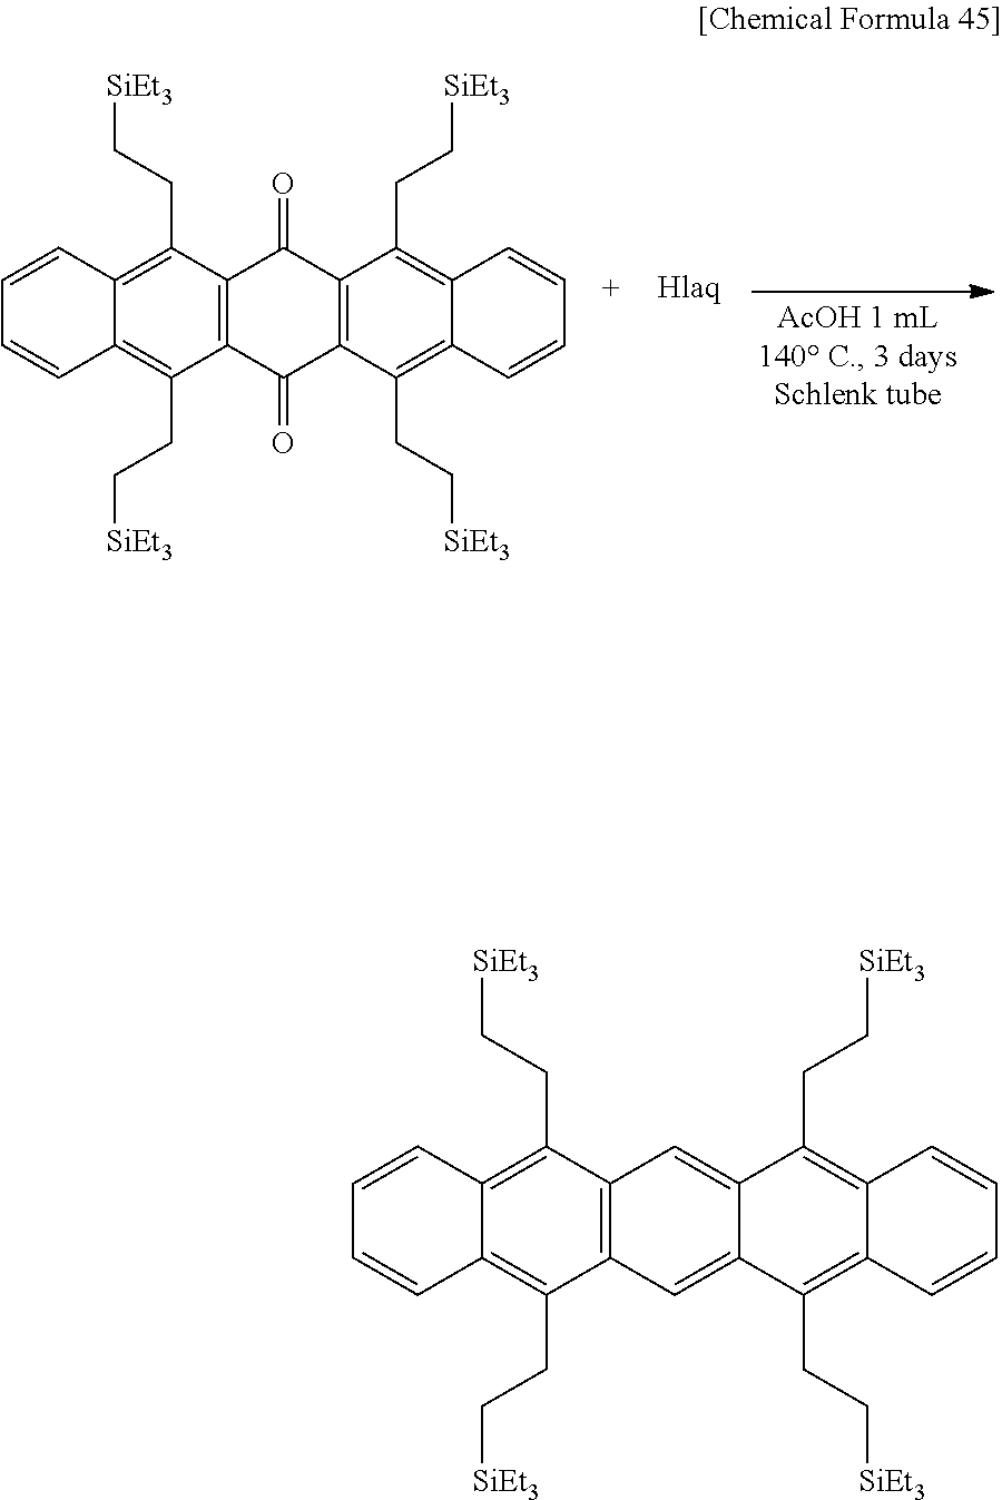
C1=CC2=C(CC[SiEt3])C3=C(C(CC[SiEt3])=C2C=C1)C(=O)C1=C(C3=O)C(CC[SiEt3])=C2C(=C1CC[SiEt3])C=CC=C2.C1=CC2=C(CC[SiEt3])C3=C(C(CC[SiEt3])=C2C=C1)C=C1C(=C3)C(CC[SiEt3])=C2C(=C1CC[SiEt3])C=CC=C2
